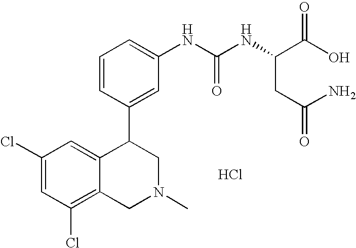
C1(Cl)=CC(Cl)=C2C(=C1)C(C1=CC(NC(NC(C(O)=O)CC(=O)N)=O)=CC=C1)CN(C)C2.Cl
